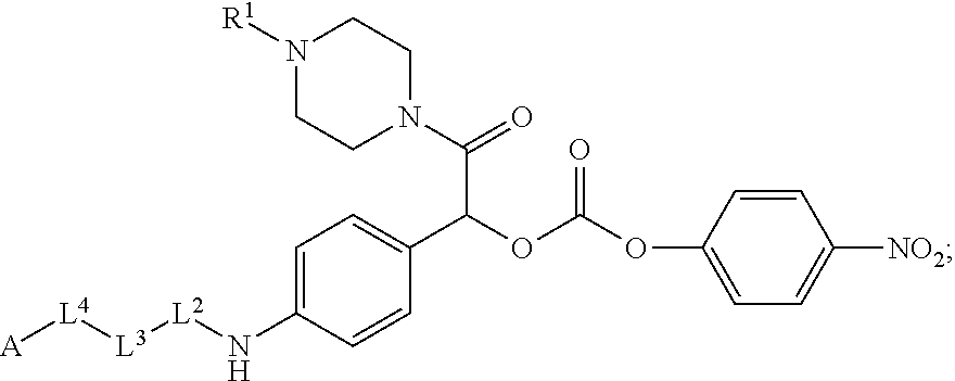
C1=C(N[L2][L3][L4][A])C=CC(C(C(N2CCN([R1])CC2)=O)OC(=O)OC2=CC=C([NO2])C=C2)=C1
